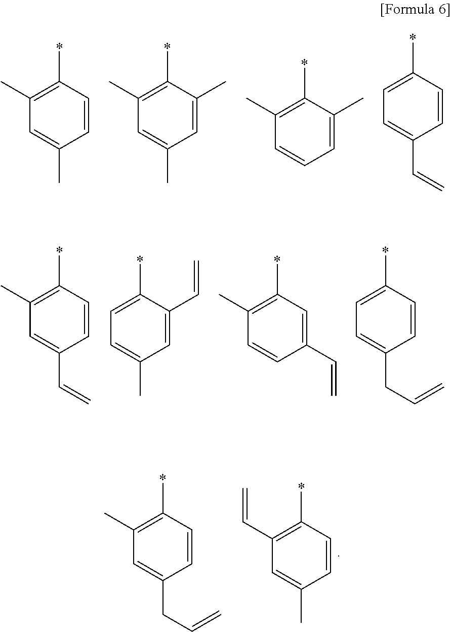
C1=C(CC=C)C=CC(*)=C1C.C1=C(C)C=CC(*)=C1C=C.C1=C(C)C=CC(*)=C1C.C1=C(C)C=C(C)C(*)=C1C.C1=CC=C(C)C(*)=C1C.C1=C(C=C)C=CC(*)=C1.C1=C(C=C)C=CC(*)=C1C.C1=C(C)C=C(C=C)C(*)=C1.C1=CC(C=C)=CC(*)=C1C.C1=C(CC=C)C=CC(*)=C1
